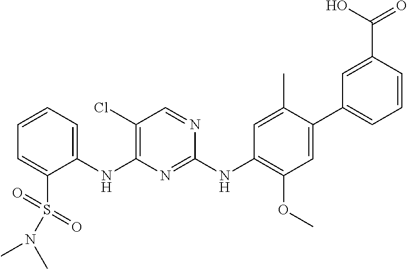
C1(NC2=C(Cl)C=NC(NC3=C(OC)C=C(C4=CC=CC(C(O)=O)=C4)C(C)=C3)=N2)=CC=CC=C1S(=O)(=O)N(C)C
